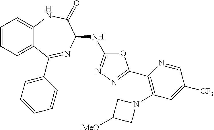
C1(C2=NN=C(NC3N=C(C4=CC=CC=C4)C4=CC=CC=C4NC3=O)O2)=C(N2CC([MeO])C2)C=C([CF3])C=N1
